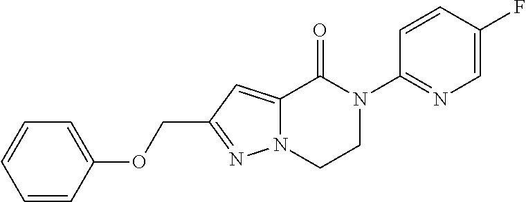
C1=CC(OCC2=NN3C(=C2)C(=O)N(C2=NC=C(F)C=C2)CC3)=CC=C1
